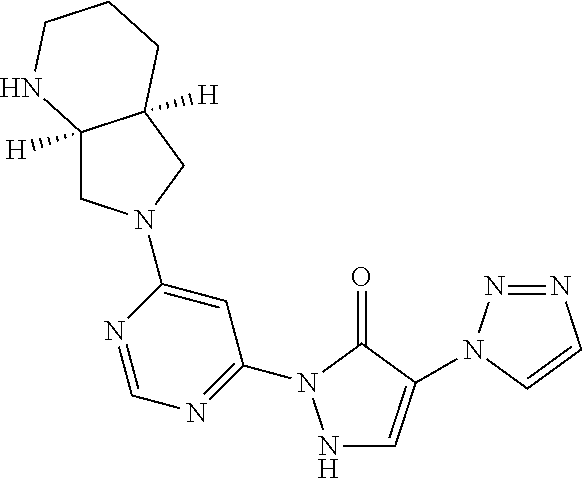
N1C=C(N2N=NC=C2)C(=O)N1C1=NC=NC(N2CC3([H])C([H])(C2)CCCN3)=C1
